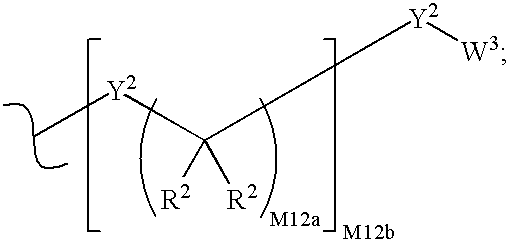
C[Y2]C([Y2][W3])([R2])[R2]
